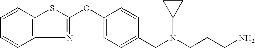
C1=CC2=C(C=C1)N=C(OC1=CC=C(CN(C3CC3)CCCN)C=C1)S2
